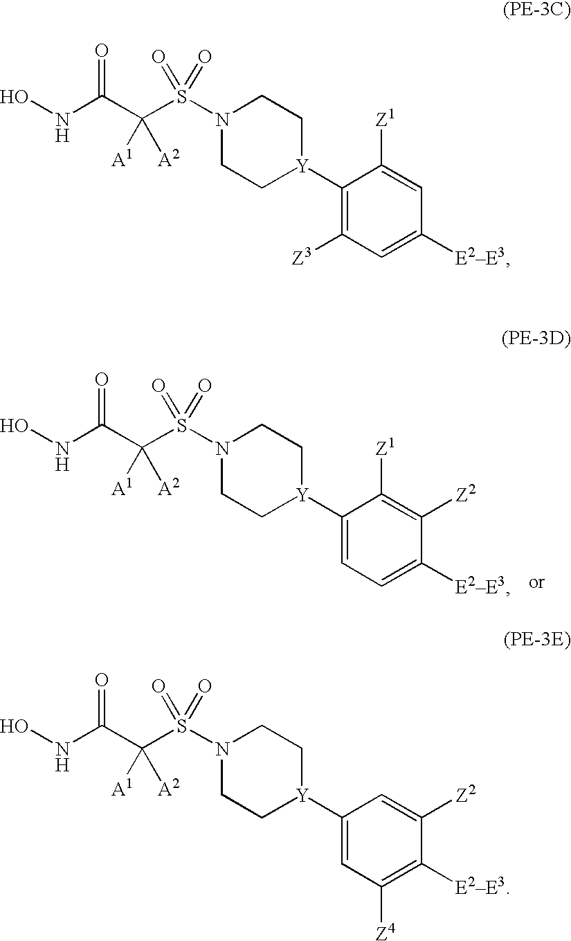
N1(S(C([A2])(C(=O)NO)[A1])(=O)=O)CC[Y](C2=C([Z3])C=C([E2E3])C=C2[Z1])CC1.N1(S(C([A2])(C(=O)NO)[A1])(=O)=O)CC[Y](C2=CC=C([E2E3])C([Z2])=C2[Z1])CC1.N1(S(C([A2])(C(=O)NO)[A1])(=O)=O)CC[Y](C2=CC([Z4])=C([E2E3])C([Z2])=C2)CC1
